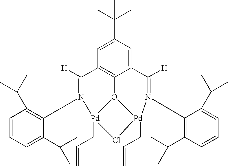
C12=C3C(=CC(C(C)(C)C)=C1)C([H])=N(C1=C(C(C)C)C=CC=C1C(C)C)[Pd]1(CC=C)Cl[Pd](CC=C)(N(C4=C(C(C)C)C=CC=C4C(C)C)=C2[H])O31
